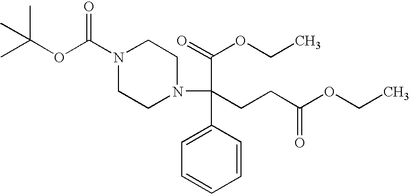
N1(C(C2=CC=CC=C2)(C(=O)OCC)CCC(OCC)=O)CCN(C(OC(C)(C)C)=O)CC1
